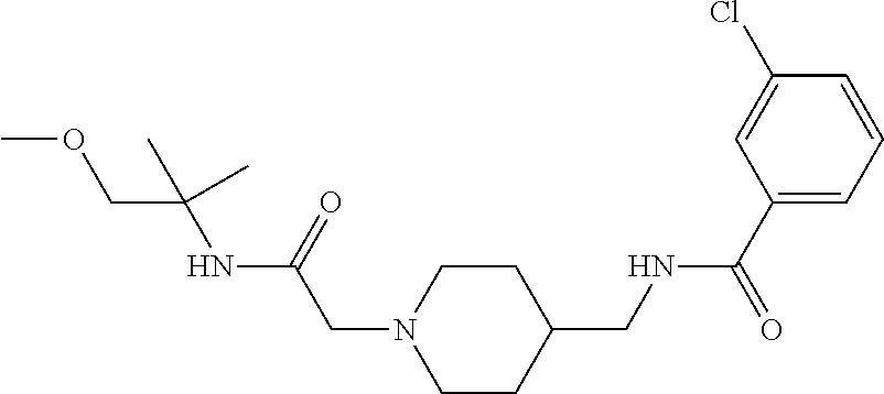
C(N1CCC(CNC(C2=CC=CC(Cl)=C2)=O)CC1)C(NC(COC)(C)C)=O
